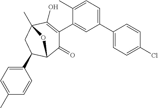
C1(C2=CC=C(C)C(C3=C(O)C4(C)CC(C5=CC=C(C)C=C5)C(C3=O)O4)=C2)=CC=C(Cl)C=C1
